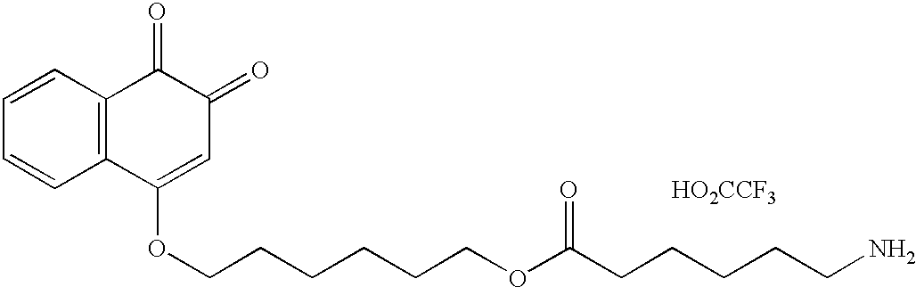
C1=CC2=C(C=C1)C(OCCCCCCOC(CCCCCN)=O)=CC(=O)C2=O.[HO2CCF3]
